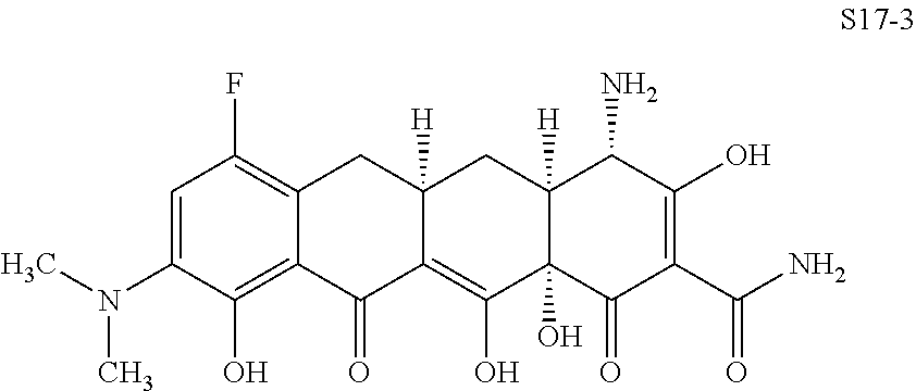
C1=C(N(C)C)C(O)=C2C(=C1F)CC1([H])C(=C(O)C3(O)C([H])(C1)C(N)C(O)=C(C(N)=O)C3=O)C2=O
